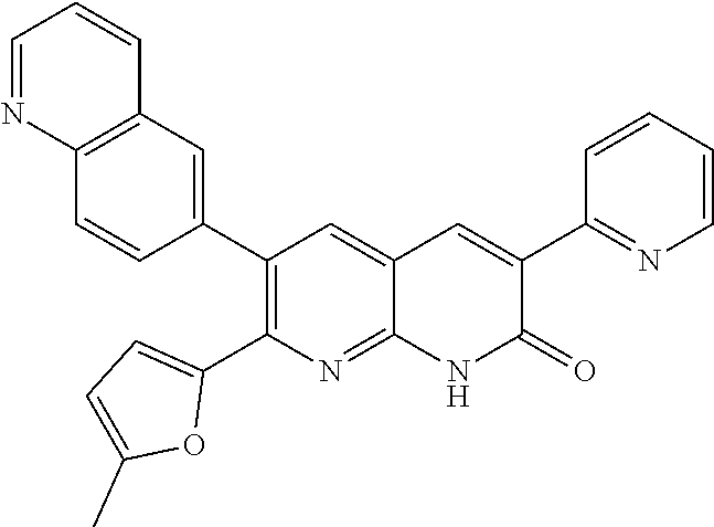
C12=C(C=C(C3=C(C4=CC=C(C)O4)N=C4C(=C3)C=C(C3=NC=CC=C3)C(=O)N4)C=C1)C=CC=N2
